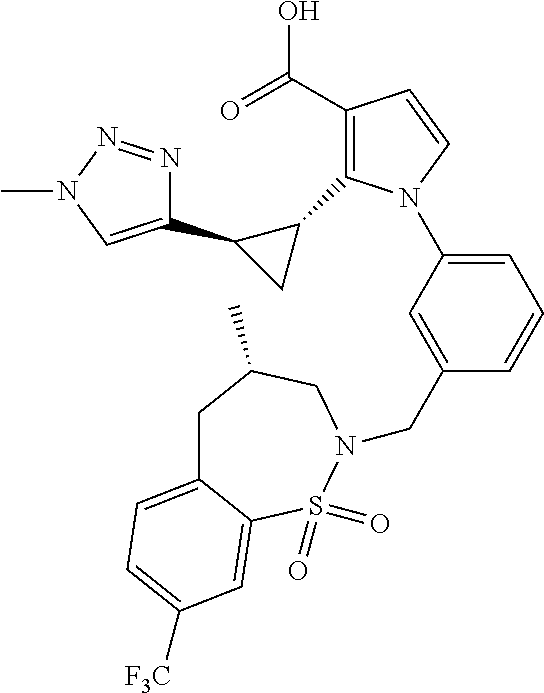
C1C2=CC=C([F3C])C=C2S(=O)(=O)N(CC2=CC(N3C(C4C(C5=CN(C)N=N5)C4)=C(C(=O)O)C=C3)=CC=C2)CC1C
